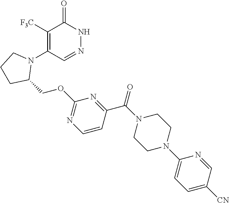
C1([F3C])=C(N2CCCC2COC2=NC=CC(C(N3CCN(C4=CC=C([CN])C=N4)CC3)=O)=N2)C=NNC1=O
